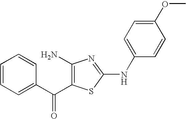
C1=CC=C(C(=O)C2=C(N)N=C(NC3=CC=C(OC)C=C3)S2)C=C1
